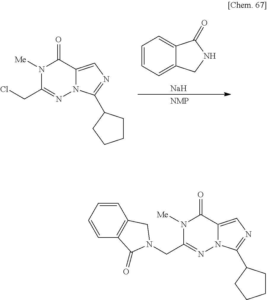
C1=CC=C2C(=C1)C(=O)NC2.[Na].N1([Me])C(CCl)=NN2C(=CN=C2C2CCCC2)C1=O.N1([Me])C(CN2C(=O)C3=C(C=CC=C3)C2)=NN2C(=CN=C2C2CCCC2)C1=O
